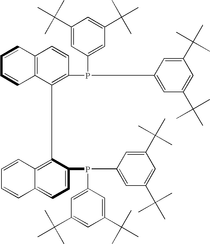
C12=C(C=CC=C1)C=CC(P(C1=CC(C(C)(C)C)=CC(C(C)(C)C)=C1)C1=CC(C(C)(C)C)=CC(C(C)(C)C)=C1)=C2C1=C2C(=CC=C1P(C1=CC(C(C)(C)C)=CC(C(C)(C)C)=C1)C1=CC(C(C)(C)C)=CC(C(C)(C)C)=C1)C=CC=C2
